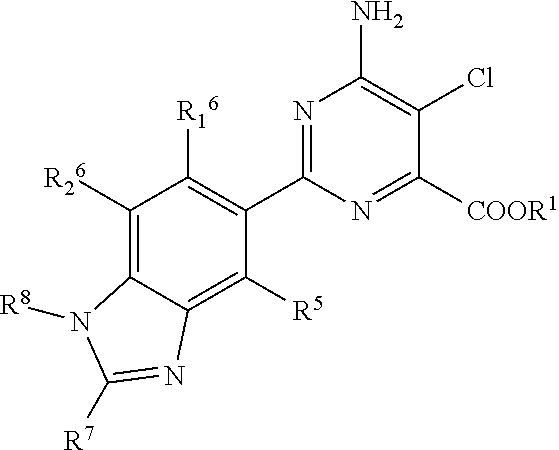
C1([R26])=C2C(=C([R5])C(C3=NC(N)=C(Cl)C([COOR1])=N3)=C1[R16])N=C([R7])N2[R8]
